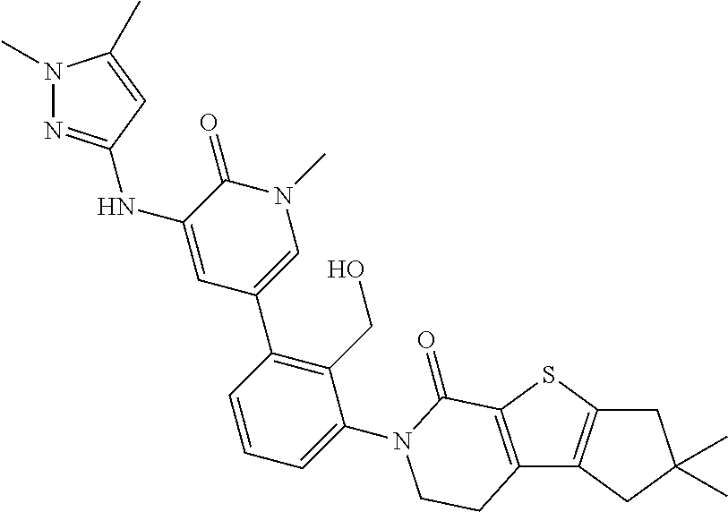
N(C1=CC(C2=C(CO)C(N3C(=O)C4=C(C5=C(S4)CC(C)(C)C5)CC3)=CC=C2)=CN(C)C1=O)C1=NN(C)C(C)=C1
